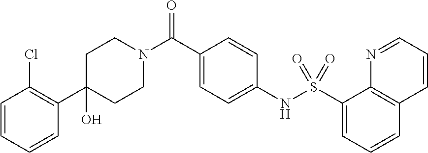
C1CN(C(C2=CC=C(NS(C3=CC=CC4=C3N=CC=C4)(=O)=O)C=C2)=O)CCC1(O)C1=C(Cl)C=CC=C1
